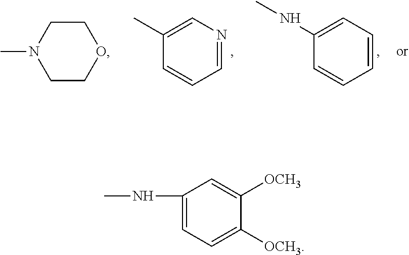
C1(C)=CN=CC=C1.C1(NC)=CC=CC=C1.CN1CCOCC1.CNC1=CC=C([OCH3])C([OCH3])=C1
